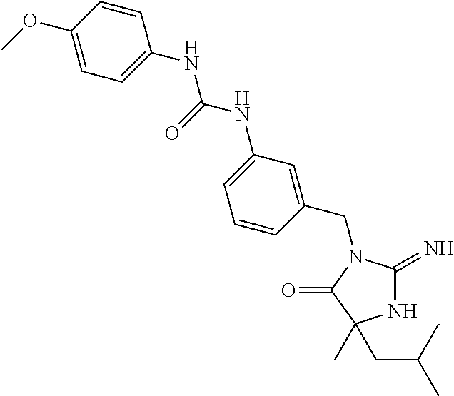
N1C(=N)N(CC2=CC(NC(NC3=CC=C(OC)C=C3)=O)=CC=C2)C(=O)C1(C)CC(C)C
